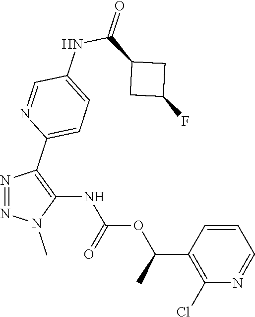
N1=NN(C)C(NC(OC(C2=C(Cl)N=CC=C2)C)=O)=C1C1=CC=C(NC(C2CC(F)C2)=O)C=N1
